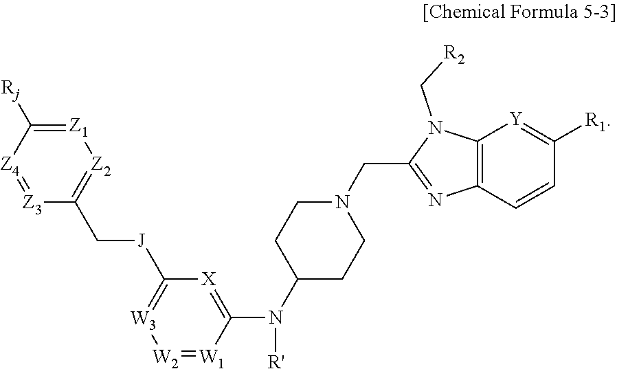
[W3]1=C([J]CC2=[Z2][Z1]=C([Rj])[Z4]=[Z3]2)[X]=C(N(C2CCN(CC3=NC4=C(N3C[R2])[Y]=C([R1])C=C4)CC2)[R'])[W1]=[W2]1
